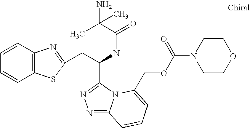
C(C(NC(C(N)(C)C)=O)C1=NN=C2N1C(COC(=O)N1CCOCC1)=CC=C2)C1=NC2=C(C=CC=C2)S1
